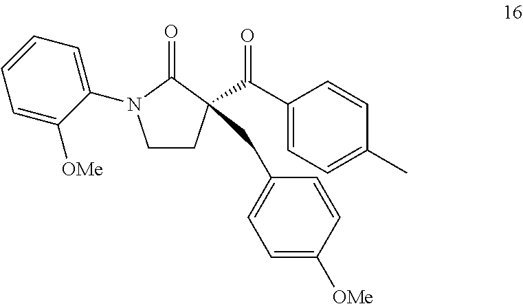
C1CC(C(C2=CC=C(C)C=C2)=O)(CC2=CC=C([OMe])C=C2)C(=O)N1C1=CC=CC=C1[OMe]
